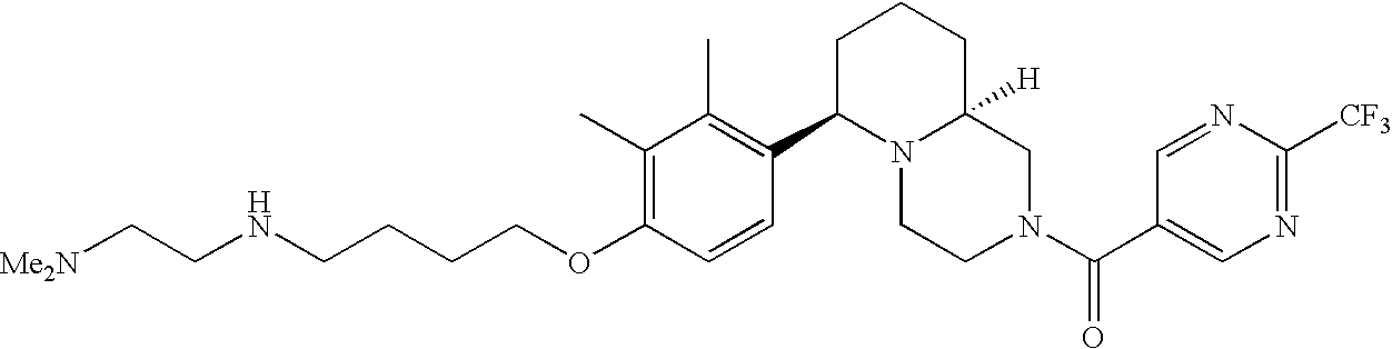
C(OC1=C(C)C(C)=C(C2N3C([H])(CN(C(=O)C4=CN=C([CF3])N=C4)CC3)CCC2)C=C1)CCCNCC[Me2N]
